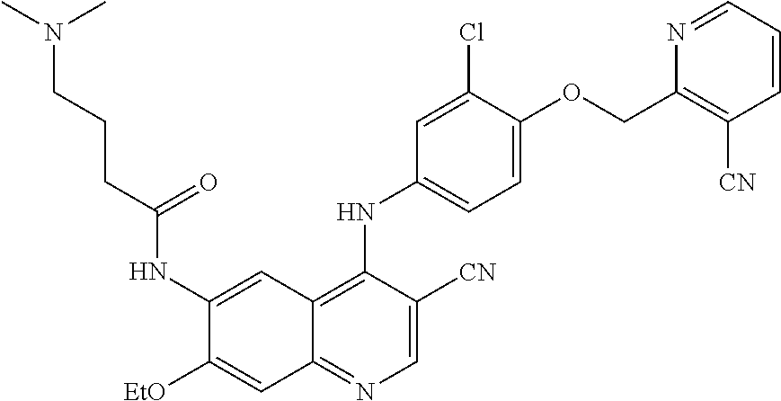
C1=C([CN])C(NC2=CC=C(OCC3=C([CN])C=CC=N3)C(Cl)=C2)=C2C(=N1)C=C([EtO])C(NC(CCCN(C)C)=O)=C2
